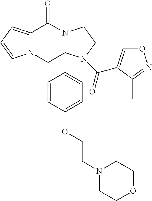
C12=CC=CN1CC1(C3=CC=C(OCCN4CCOCC4)C=C3)N(C2=O)CCN1C(=O)C1=CON=C1C
